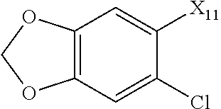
C12=C(C=C(Cl)C([X11])=C1)OCO2
